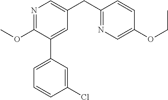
C1(OC)=NC=C(CC2=NC=C(OCC)C=C2)C=C1C1=CC=CC(Cl)=C1
